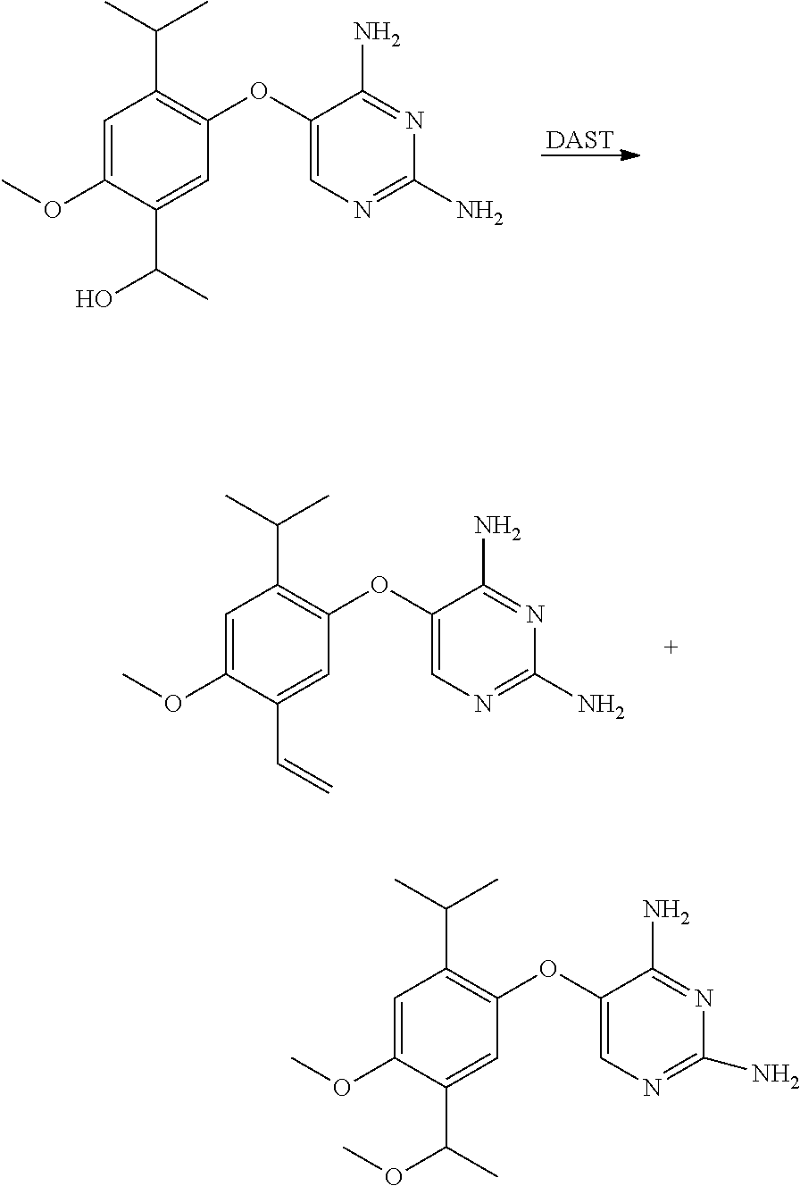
C1=C(OC)C(C(C)O)=CC(OC2=CN=C(N)N=C2N)=C1C(C)C.[DAST].C1=C(OC)C(C=C)=CC(OC2=CN=C(N)N=C2N)=C1C(C)C.C1=C(OC)C(C(OC)C)=CC(OC2=CN=C(N)N=C2N)=C1C(C)C
